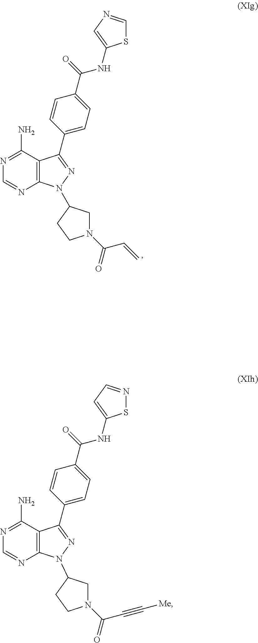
C12=C(C(N)=NC=N1)C(C1=CC=C(C(=O)NC3=CN=CS3)C=C1)=NN2C1CN(C(C=C)=O)CC1.C12=C(C(N)=NC=N1)C(C1=CC=C(C(=O)NC3=CC=NS3)C=C1)=NN2C1CN(C(C#C[Me])=O)CC1
